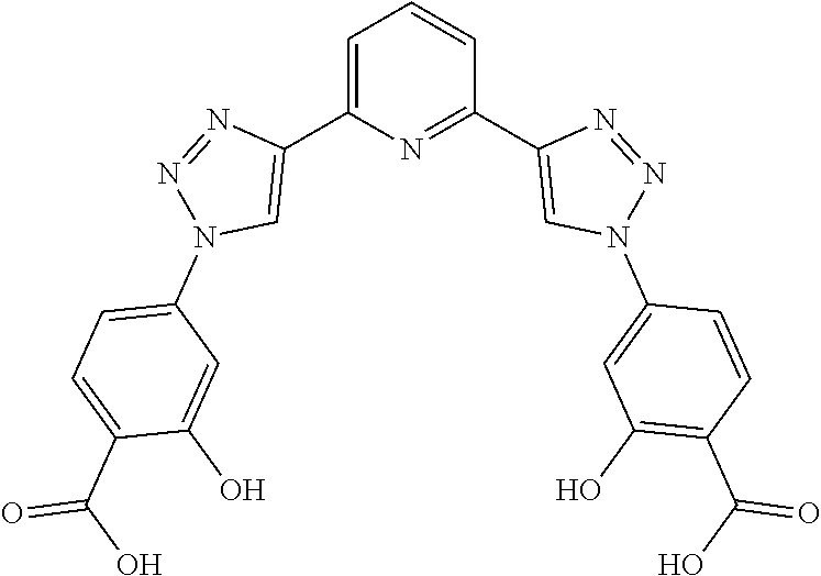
C1=C(C2=CN(C3=CC=C(C(O)=O)C(O)=C3)N=N2)N=C(C2=CN(C3=CC(O)=C(C(O)=O)C=C3)N=N2)C=C1
